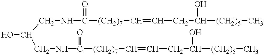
OC(CNC([(CH2)7]C=CCC([(CH2)5]C)O)=O)CNC([(CH2)7]C=CCC([(CH2)5]C)O)=O
